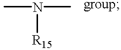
N(C)([R15])C
